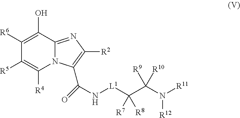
C1([R5])=C([R4])N2C(=NC([R2])=C2C(=O)N[L1]C(C(N([R11])[R12])([R9])[R10])([R7])[R8])C(O)=C1[R6]
